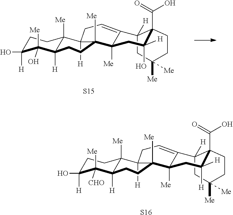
C1C([H])(O)C([Me])(O)C2([H])C([Me])(C1)C1([H])CC=C3C([Me])(CC([H])(O)C4(C(=O)O)C3([H])CC([Me])([Me])CC4)C1([Me])CC2.[S15].C1C([H])(O)C([Me])([CHO])C2([H])C([Me])(C1)C1([H])CC=C3C([Me])(CC([H])([H])C4(C(=O)O)C3([H])CC([Me])([Me])CC4)C1([Me])CC2.[S16]
